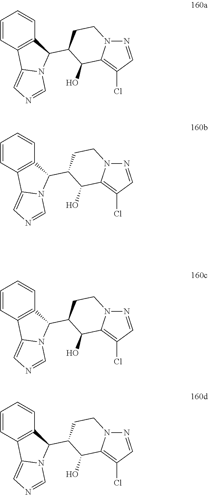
N1=CC(Cl)=C2N1CCC(C1C3=C(C4=CN=CN14)C=CC=C3)C2O.N1=CC(Cl)=C2N1CCC(C1C3=C(C4=CN=CN14)C=CC=C3)C2O.N1=CC(Cl)=C2N1CCC(C1C3=C(C4=CN=CN14)C=CC=C3)C2O.N1=CC(Cl)=C2N1CCC(C1C3=C(C4=CN=CN14)C=CC=C3)C2O
